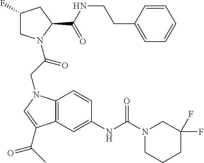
C12=C(C=C(NC(N3CCCC(F)(F)C3)=O)C=C1)C(C(C)=O)=CN2CC(=O)N1CC(F)CC1C(NCCC1=CC=CC=C1)=O
